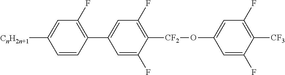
C1=CC(C2=CC(F)=C([CF2]OC3=CC(F)=C([CF3])C(F)=C3)C(F)=C2)=C(F)C=C1[CnH2n+1]
